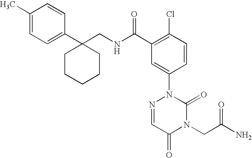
C1(C)=CC=C(C2(CNC(C3=C(Cl)C=CC(N4N=CC(=O)N(CC(N)=O)C4=O)=C3)=O)CCCCC2)C=C1
